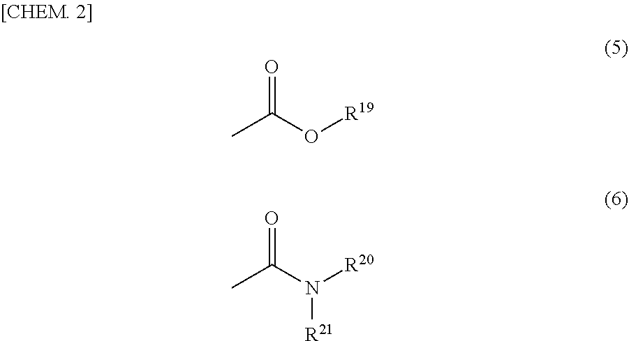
CC(O[R19])=O.CC(N([R20])[R21])=O
